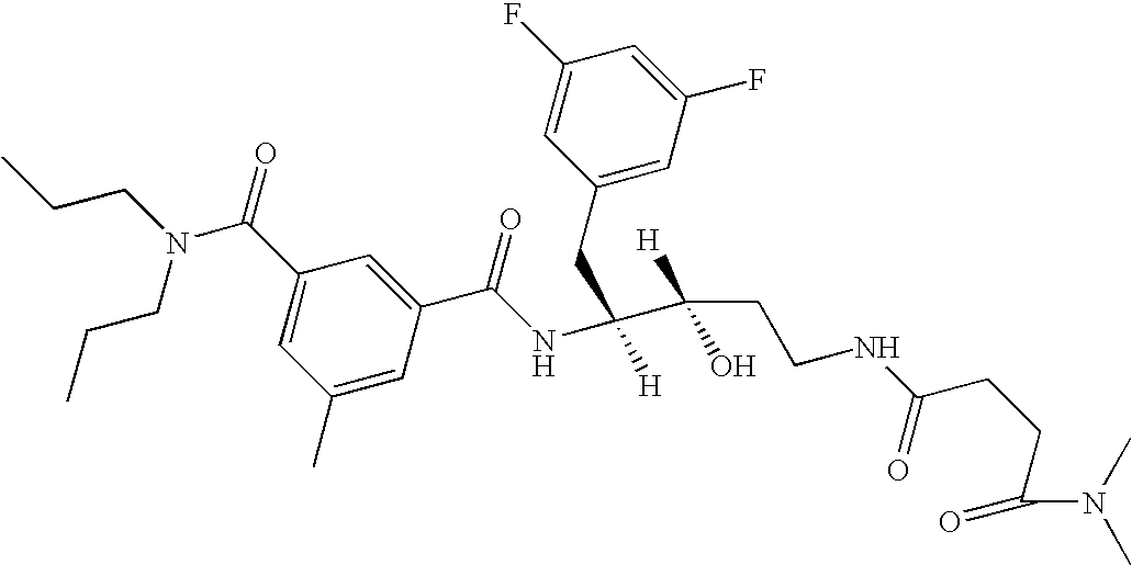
C1(C)=CC(C(NC(C(O)([H])CCNC(=O)CCC(=O)N(C)C)([H])CC2=CC(F)=CC(F)=C2)=O)=CC(C(N(CCC)CCC)=O)=C1
